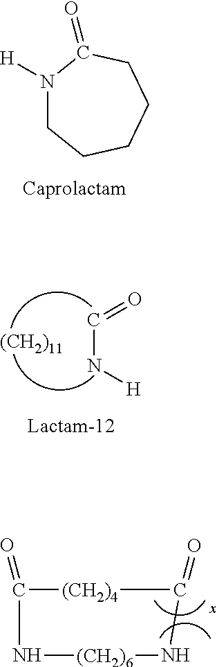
N1([H])CCCCCC1=O.C(N[H])=O.[(CH2)11].C1(=O)[(CH2)4]C(=O)N[(CH2)6]N1
